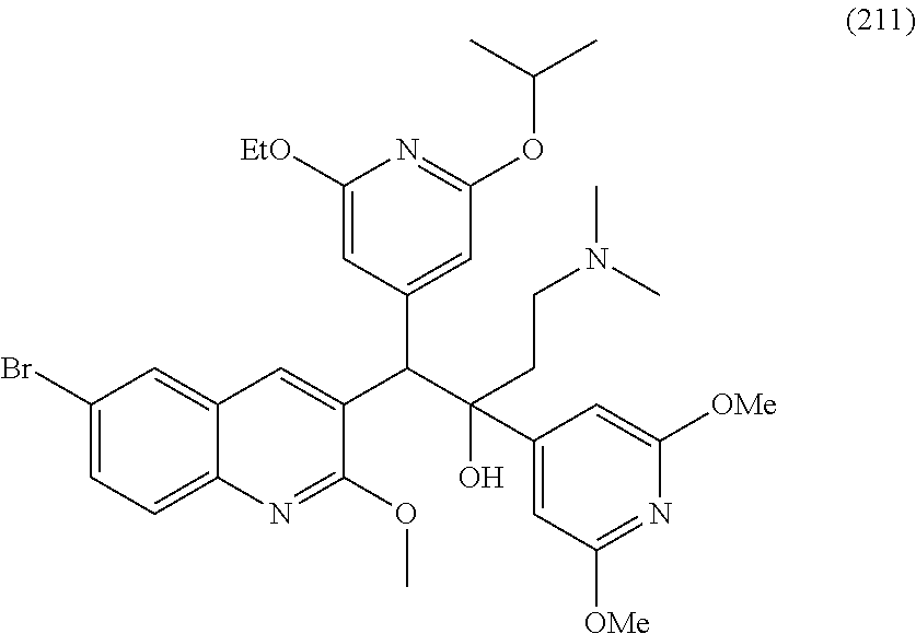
C1(Br)=CC=C2C(=C1)C=C(C(C(O)(CCN(C)C)C1=CC([OMe])=NC([OMe])=C1)C1=CC(OC(C)C)=NC([EtO])=C1)C(OC)=N2
